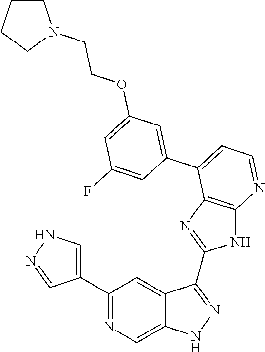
C1(C2=NC=C3C(=C2)C(C2=NC4=C(N2)N=CC=C4C2=CC(OCCN4CCCC4)=CC(F)=C2)=NN3)=CNN=C1
